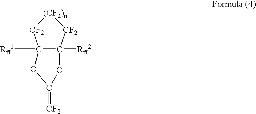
[Rff1]C12C([Rff2])(OC(=[CF2])O1)[CF2][(CF2)n][CF2]2
